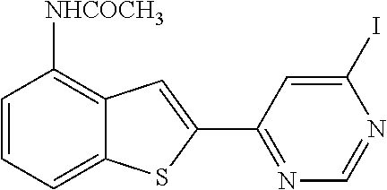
C1=CC=C2C(=C1[NHCOCH3])C=C(C1=NC=NC(I)=C1)S2
